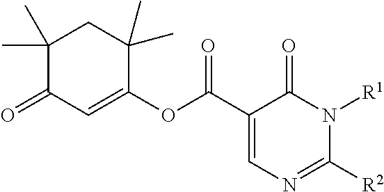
C1(C)(C)C(=O)C=C(OC(C2=CN=C([R2])N([R1])C2=O)=O)C(C)(C)C1
